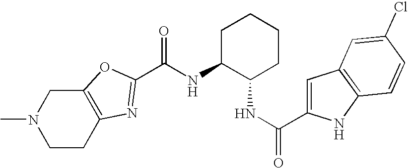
C12=C(CCN(C)C1)N=C(C(NC1C(NC(C3=CC4=C(N3)C=CC(Cl)=C4)=O)CCCC1)=O)O2
